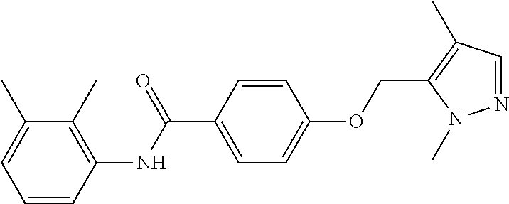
C1=CC(NC(C2=CC=C(OCC3=C(C)C=NN3C)C=C2)=O)=C(C)C(C)=C1
